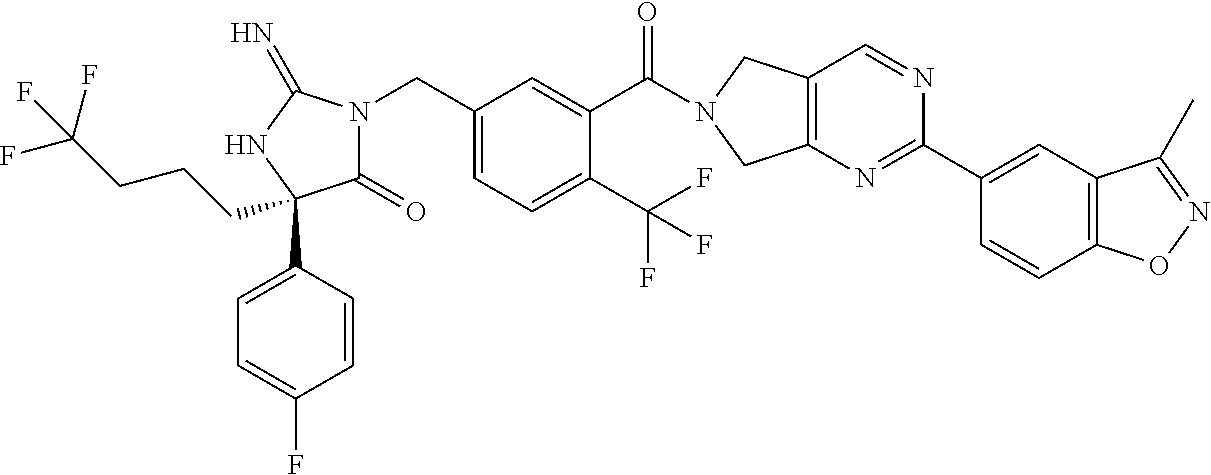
C(C1=CC=C(C(F)(F)F)C(C(=O)N2CC3=C(C2)N=C(C2=CC4=C(C=C2)ON=C4C)N=C3)=C1)N1C(=O)C(C2=CC=C(F)C=C2)(CCCC(F)(F)F)NC1=N
